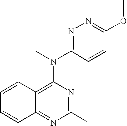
C12=NC(C)=NC(N(C3=NN=C(OC)C=C3)C)=C1C=CC=C2
